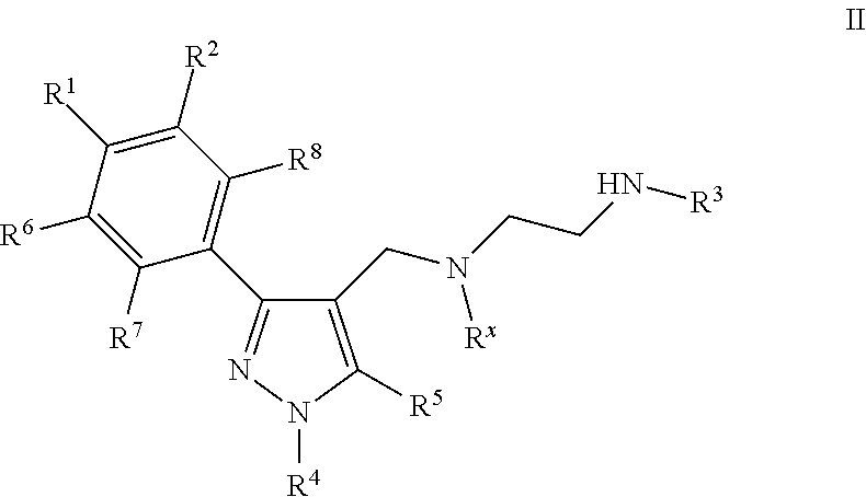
C1(CN(CCN[R3])[Rx])=C([R5])N([R4])N=C1C1=C([R8])C([R2])=C([R1])C([R6])=C1[R7]
